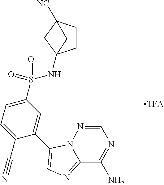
C12=NC=C(C3=CC(S(=O)(=O)NC45CCC([NC])(C4)C5)=CC=C3C#N)N1N=CN=C2N
